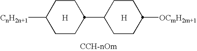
[H].[H].C1CC([CnH2n+1])CCC1C1CCC([OCmH2m+1])CC1.[CCH-nOm]
